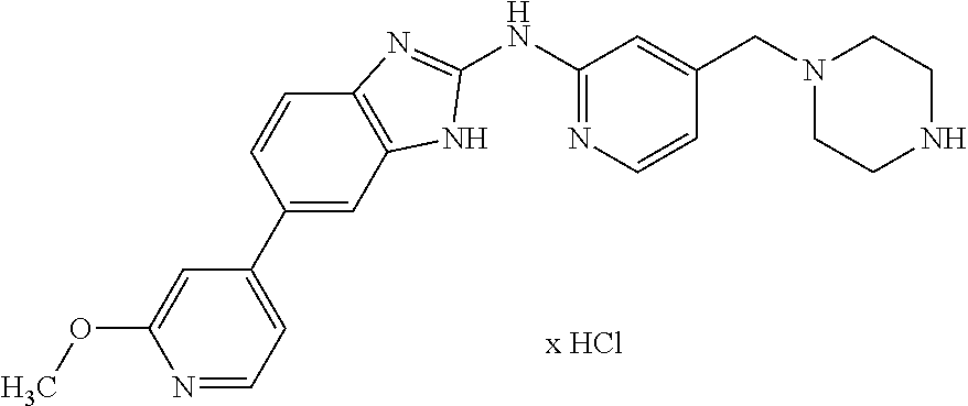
C1(NC2=NC=CC(CN3CCNCC3)=C2)=NC2=C(N1)C=C(C1=CC=NC(OC)=C1)C=C2
